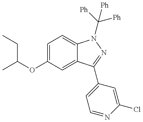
CC(OC1=CC=C2C(=C1)C(C1=CC=NC(Cl)=C1)=NN2C([Ph])([Ph])[Ph])CC
